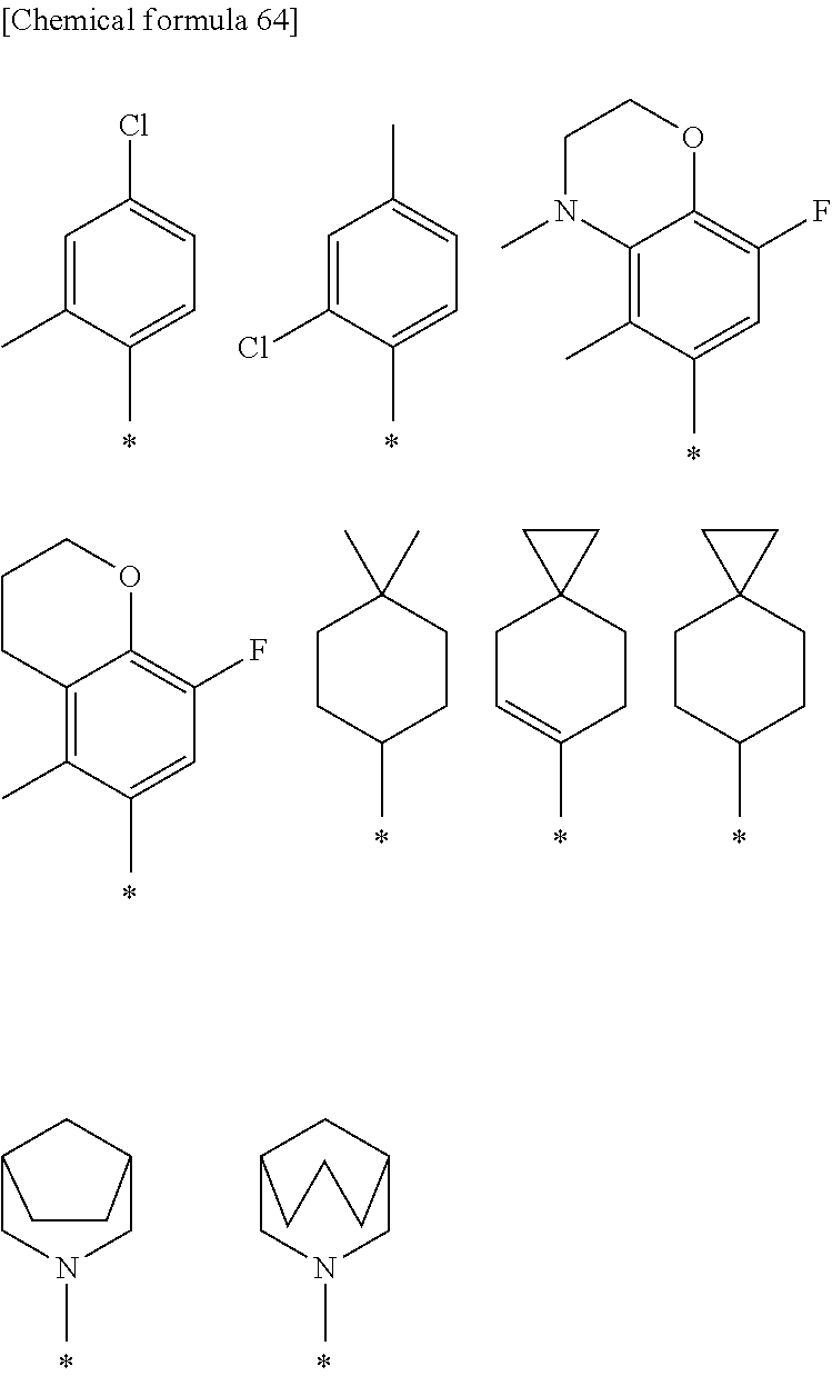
C12=C(C)C(C)=CC(F)=C1OCCC2.C1CC(C)CCC1(C)C.C1C=C(C)CCC12CC2.C1CC(C)CCC12CC2.C12CN(C)CC(C1)CC2.C12CN(C)CC(C1)CCC2.C1=C(C)C(C)=CC=C1Cl.C1=C(Cl)C(C)=CC=C1C.C12=C(C)C(C)=CC(F)=C1OCCN2C
